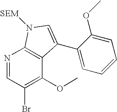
N1=CC(Br)=C(OC)C2=C1N([SEM])C=C2C1=CC=CC=C1OC
